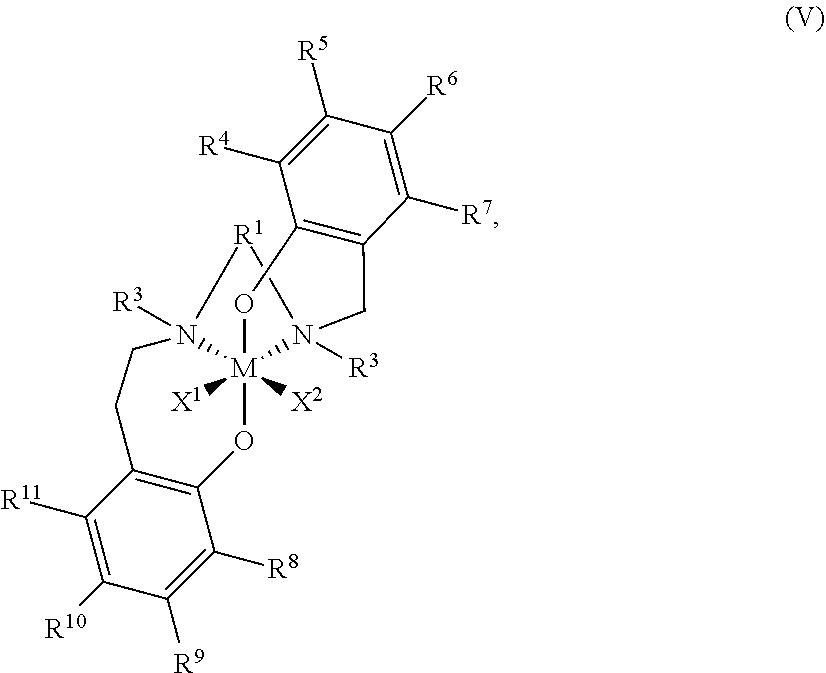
C12=C(C([R11])=C([R10])C([R9])=C1[R8])CCN1([R3])[M]3([X1])([X2])(O2)N([R3])(CC2=C(C([R4])=C([R5])C([R6])=C2[R7])O3)[R1]1
